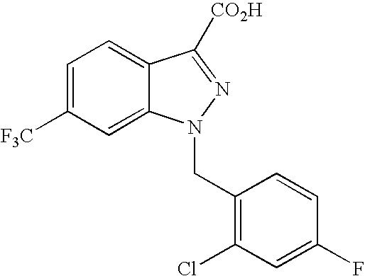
C1=C([F3C])C=C2C(=C1)C([CO2H])=NN2CC1=C(Cl)C=C(F)C=C1
